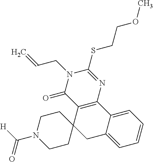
C1CC2(CCN1C([H])=O)CC1=CC=CC=C1C1=C2C(=O)N(CC=C)C(SCCOC)=N1
